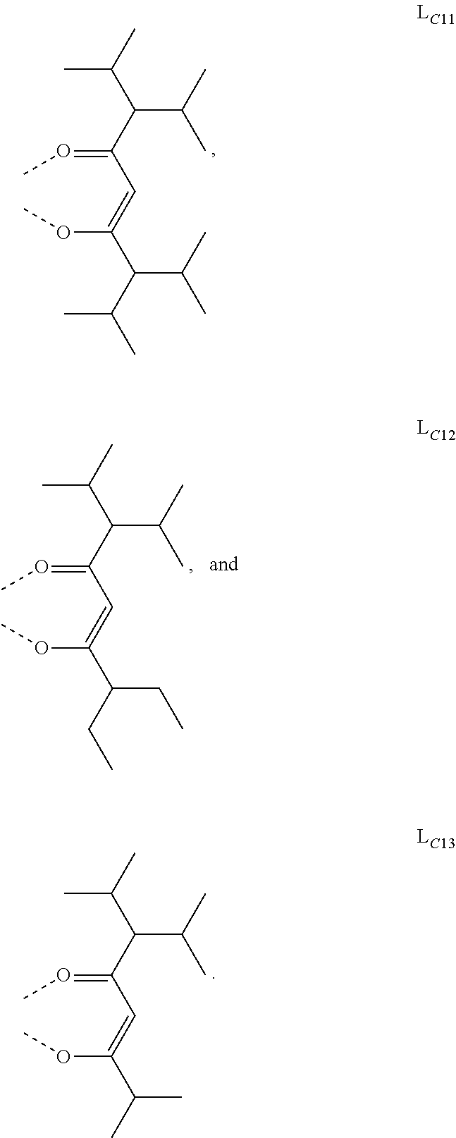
C(=OC)(C=C(OC)C(CC)CC)C(C(C)C)C(C)C.C(=OC)(C=C(OC)C(C)C)C(C(C)C)C(C)C.C(=OC)(C=C(OC)C(C(C)C)C(C)C)C(C(C)C)C(C)C
